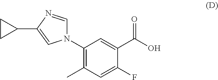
C1(N2C=NC(C3CC3)=C2)=C(C)C=C(F)C(C(=O)O)=C1
